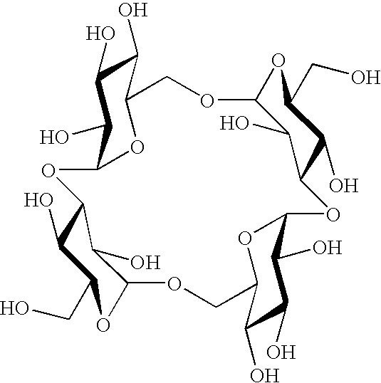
C1(O)C(O)C(O)C2OC1COC1OC(CO)C(O)C(C1O)OC1OC(C(O)C(O)C1O)COC1OC(CO)C(O)C(O2)C1O
